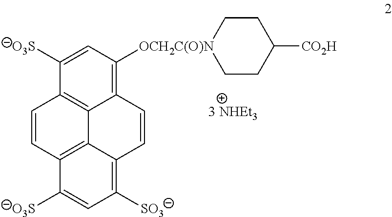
C12=C3C(=C([OCH2C(O)N]4CCC([CO2H])CC4)C=C1[O3S])C=CC1=C([SO3])C=C([O3S])C(=C31)C=C2
